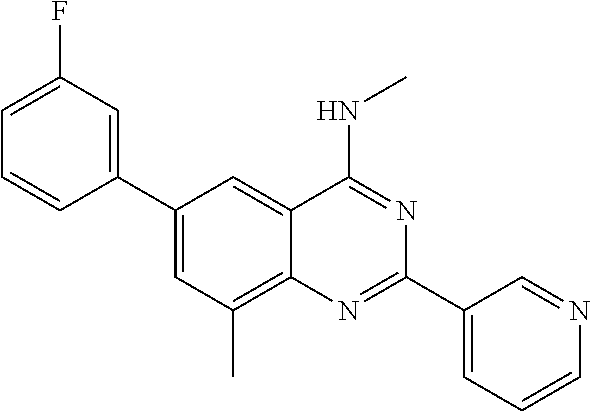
C1(C2=CC(F)=CC=C2)=CC(C)=C2C(=C1)C(NC)=NC(C1=CC=CN=C1)=N2
